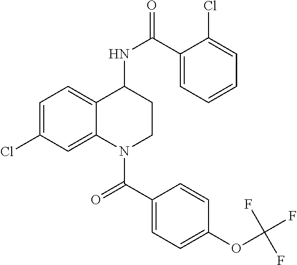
C1=C(Cl)C=C2C(=C1)C(NC(=O)C1=CC=CC=C1Cl)CCN2C(C1=CC=C(OC(F)(F)F)C=C1)=O
